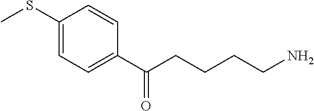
C1(SC)=CC=C(C(CCCCN)=O)C=C1
